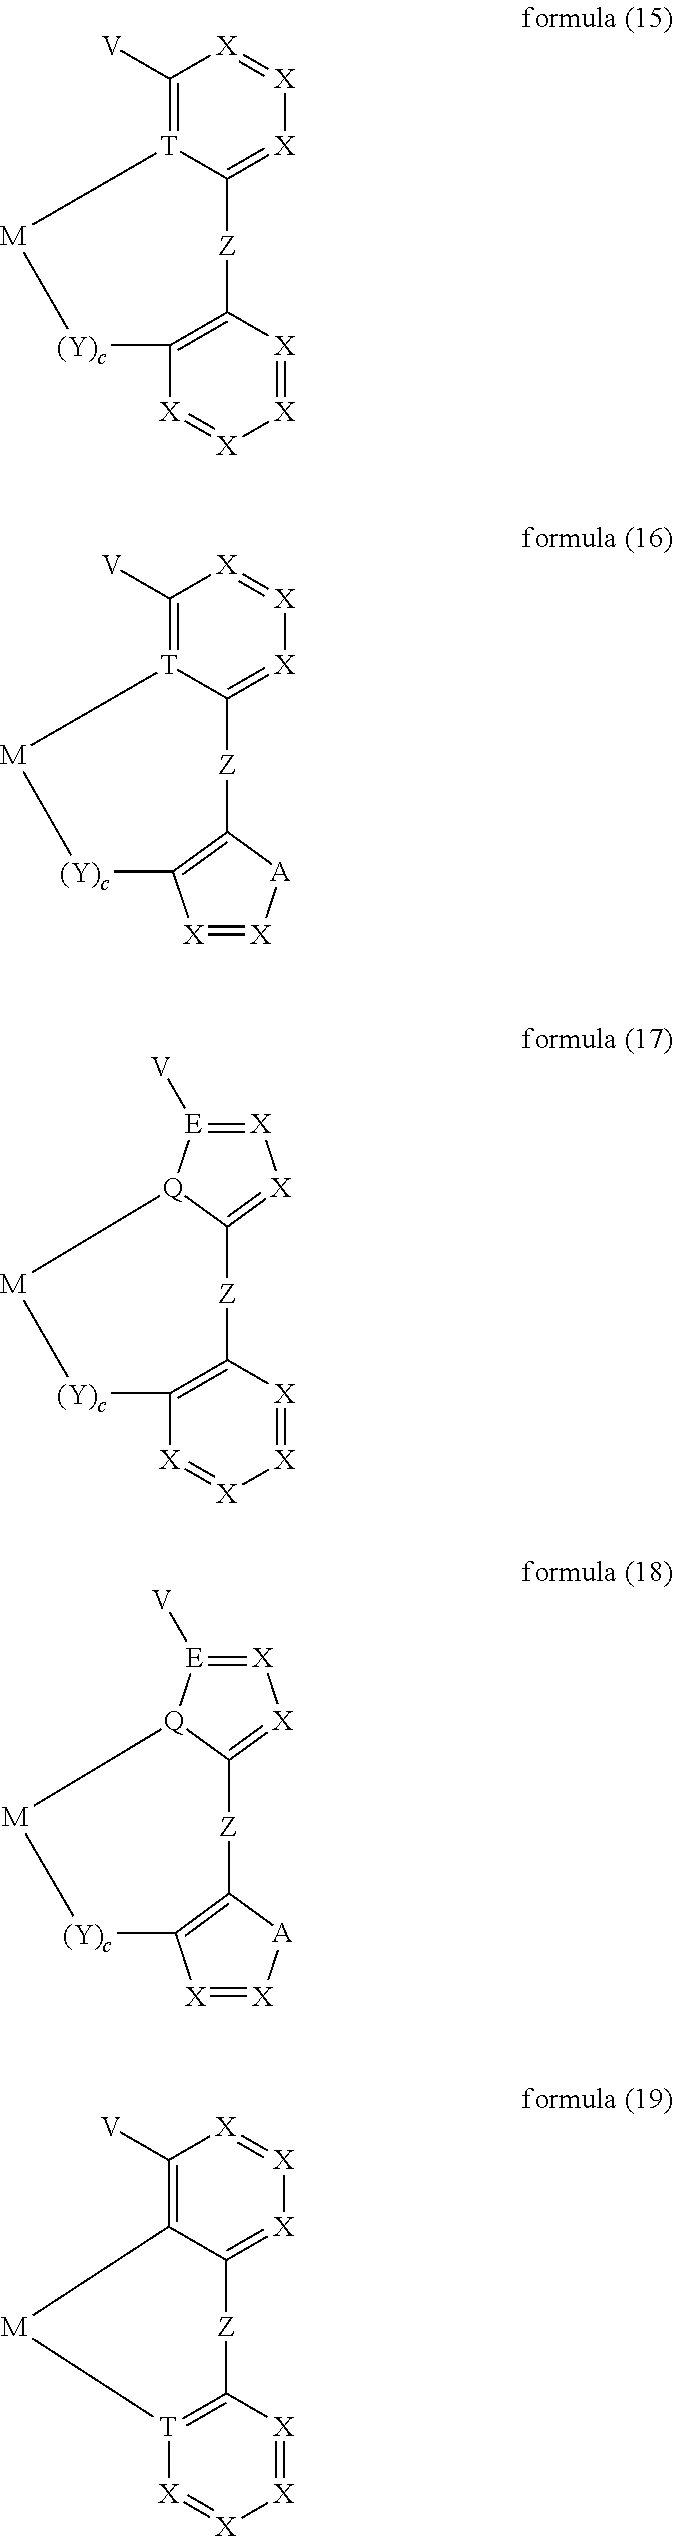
C1([V])=[T]2C(=[X][X]=[X]1)[Z]C1=C([X]=[X][X]=[X]1)[(Y)c][M]2.[Z]1C2=C([X]=[X][X]=[X]2)[(Y)c][M][Q]2[E]([V])=[X][X]=C12.[Z]1C2=[X][X]=[E]([V])[Q]2[M][(Y)c]C2=C1[A][X]=[X]2.C1([V])=[T]2C(=[X][X]=[X]1)[Z]C1=C([(Y)c][M]2)[X]=[X][A]1.C1([V])=C2C(=[X][X]=[X]1)[Z]C1=[T]([X]=[X][X]=[X]1)[M]2
